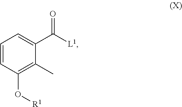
C1=CC(O[R1])=C(C)C(C([L1])=O)=C1
